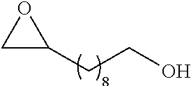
C(CC1OC1)O
